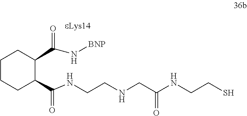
C1CCC(C(NCCNCC(NCCS)=O)=O)C(C(N[BNP])=O)C1
